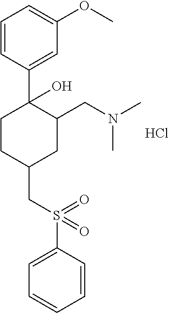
Cl.C1(CS(C2=CC=CC=C2)(=O)=O)CCC(O)(C2=CC(OC)=CC=C2)C(CN(C)C)C1
